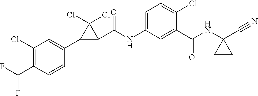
C1=CC(C2C(C(NC3=CC=C(Cl)C(C(NC4(C#N)CC4)=O)=C3)=O)C2(Cl)Cl)=CC(Cl)=C1C(F)F
